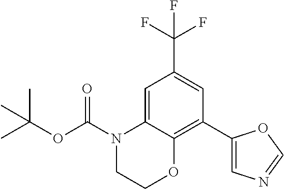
C1=C2C(=C(C3=CN=CO3)C=C1C(F)(F)F)OCCN2C(OC(C)(C)C)=O
